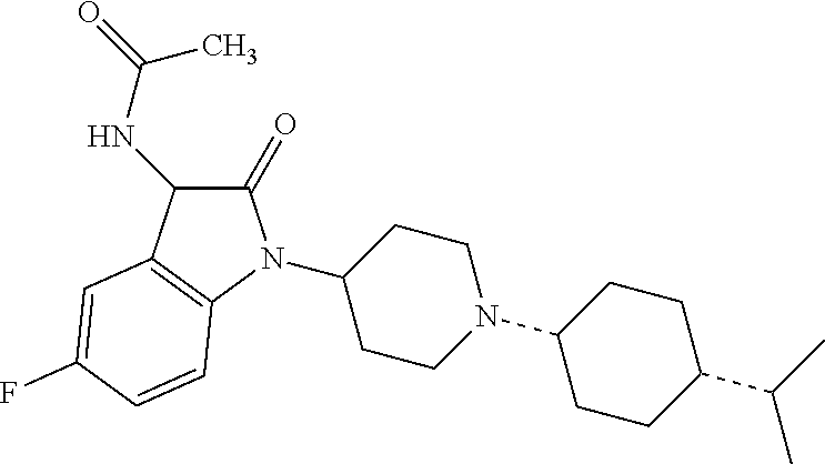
C1(N2C(=O)C(NC(=O)C)C3=C2C=CC(F)=C3)CCN(C2CCC(C(C)C)CC2)CC1
